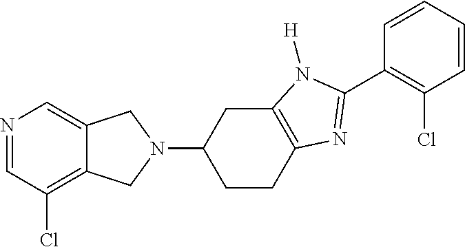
N1=CC(Cl)=C2C(=C1)CN(C1CCC3=C(C1)N([H])C(C1=C(Cl)C=CC=C1)=N3)C2
